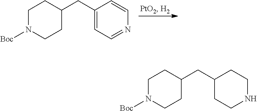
C1N([Boc])CCC(CC2=CC=NC=C2)C1.C1N([Boc])CCC(CC2CCNCC2)C1
